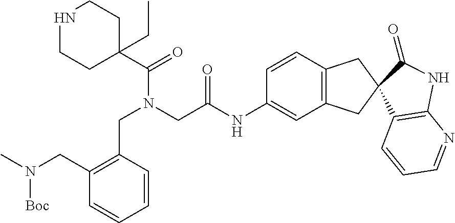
N1CCC(C(=O)N(CC(=O)NC2=CC3=C(C=C2)CC2(C3)C(=O)NC3=C2C=CC=N3)CC2=C(CN(C)[Boc])C=CC=C2)(CC)CC1
